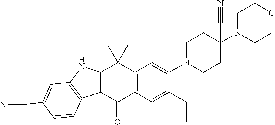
C12=C(C(=O)C3=C(C1(C)C)C=C(N1CCC(C#N)(N4CCOCC4)CC1)C(CC)=C3)C1=C(N2)C=C(C#N)C=C1
